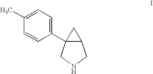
C1=C(C)C=CC(C23C(CNC2)C3)=C1
